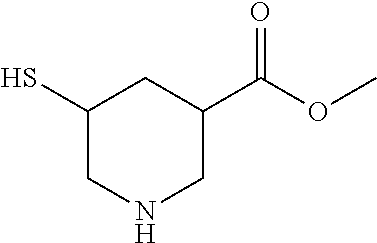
C1(S)CNCC(C(OC)=O)C1
